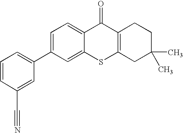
C1=CC(C#N)=CC(C2=CC=C3C(=C2)SC2=C(C3=O)CCC(C)(C)C2)=C1
